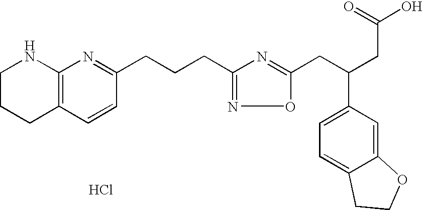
C1CCC2=C(N1)N=C(CCCC1=NOC(CC(CC(O)=O)C3=CC=C4C(=C3)OCC4)=N1)C=C2.Cl
